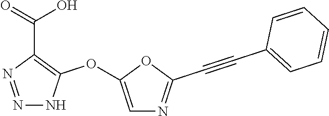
N1=NC(C(=O)O)=C(OC2=CN=C(C#CC3=CC=CC=C3)O2)N1
